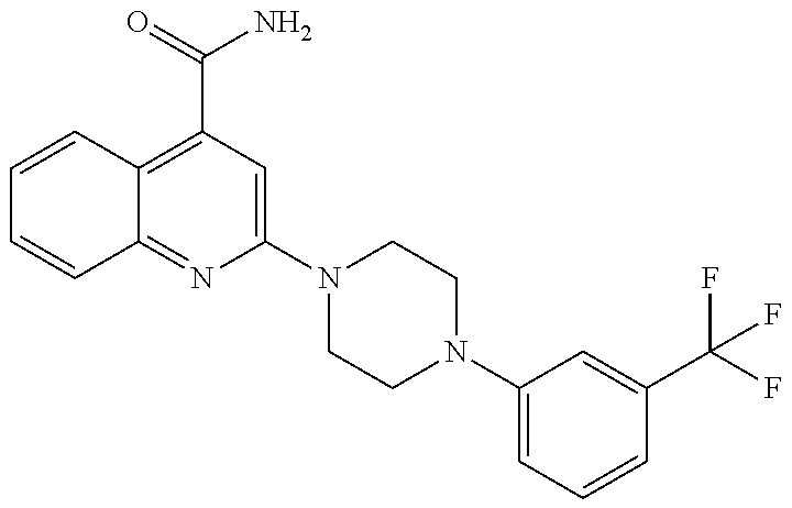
C1=CC2=C(C(N)=O)C=C(N3CCN(C4=CC=CC(C(F)(F)F)=C4)CC3)N=C2C=C1
